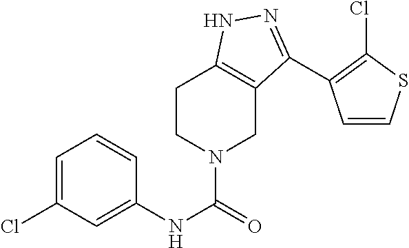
ClC1=CC=CC(NC(=O)N2CC3=C(CC2)NN=C3C2=C(Cl)SC=C2)=C1
